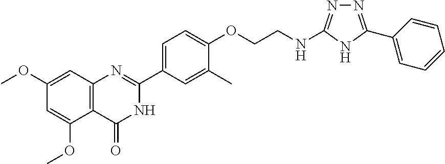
C1(OC)=CC2=C(C(OC)=C1)C(=O)NC(C1=CC=C(OCCNC3=NN=C(C4=CC=CC=C4)N3)C(C)=C1)=N2
